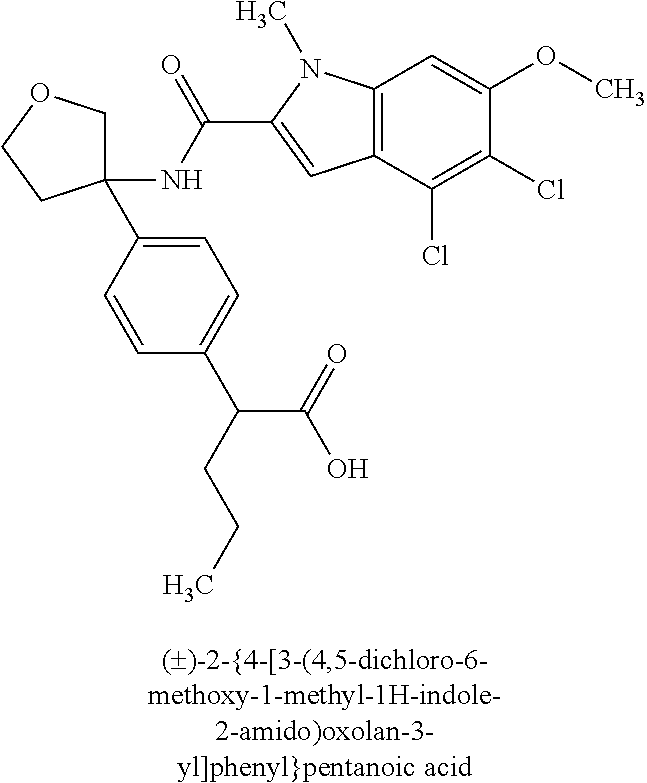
C1(NC(=O)C2=CC3=C(N2C)C=C(OC)C(Cl)=C3Cl)(C2=CC=C(C(C(=O)O)CCC)C=C2)COCC1
